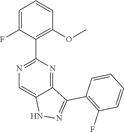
N1=C(C2=C(OC)C=CC=C2F)N=C2C(=C1)NN=C2C1=C(F)C=CC=C1
